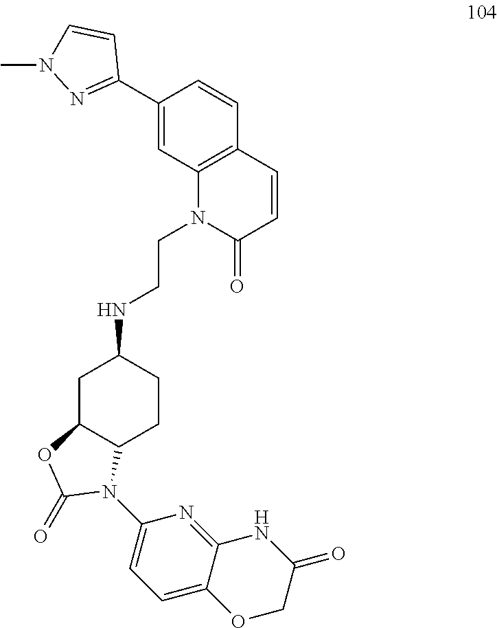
N(C1CC2C(CC1)N(C1=CC=C3C(=N1)NC(=O)CO3)C(=O)O2)CCN1C(=O)C=CC2=C1C=C(C1=NN(C)C=C1)C=C2
